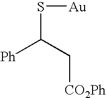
[Ph]C(C[CO2Ph])S[Au]
